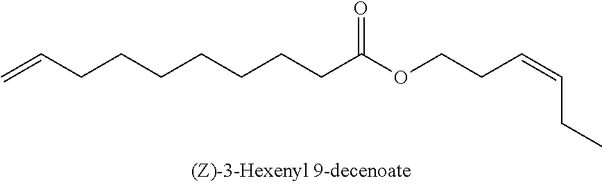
C=CCCCCCCCC(OCCC=CCC)=O
